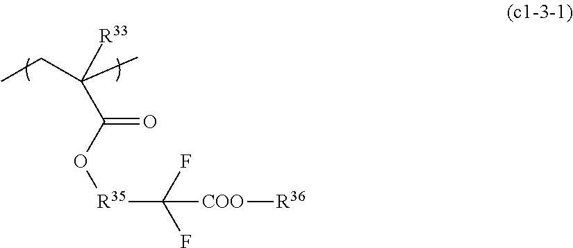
CCC(C)([R33])C(O[R35]C(F)(F)[COO][R36])=O
